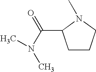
C1CCN(C)C1C(N(C)C)=O
